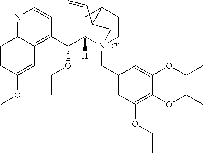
N1=C2C(=C(C(C3([H])N4(CC5=CC(OCC)=C(OCC)C(OCC)=C5)CCC(C3)C(C=C)C4)OCC)C=C1)C=C(OC)C=C2.Cl
